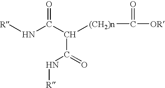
N(C(=O)C(C(=O)N[R])[(CH2)n]C(=O)[OR])[R]
